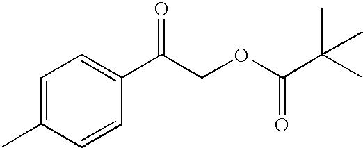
C1=C(C)C=CC(C(COC(C(C)(C)C)=O)=O)=C1
